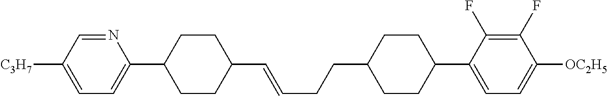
N1=CC([C3H7])=CC=C1C1CCC(C=CCCC2CCC(C3=CC=C([OC2H5])C(F)=C3F)CC2)CC1
